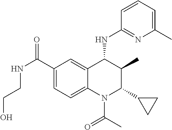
C1(C(=O)NCCO)=CC=C2C(=C1)C(NC1=NC(C)=CC=C1)C(C)C(C1CC1)N2C(=O)C
